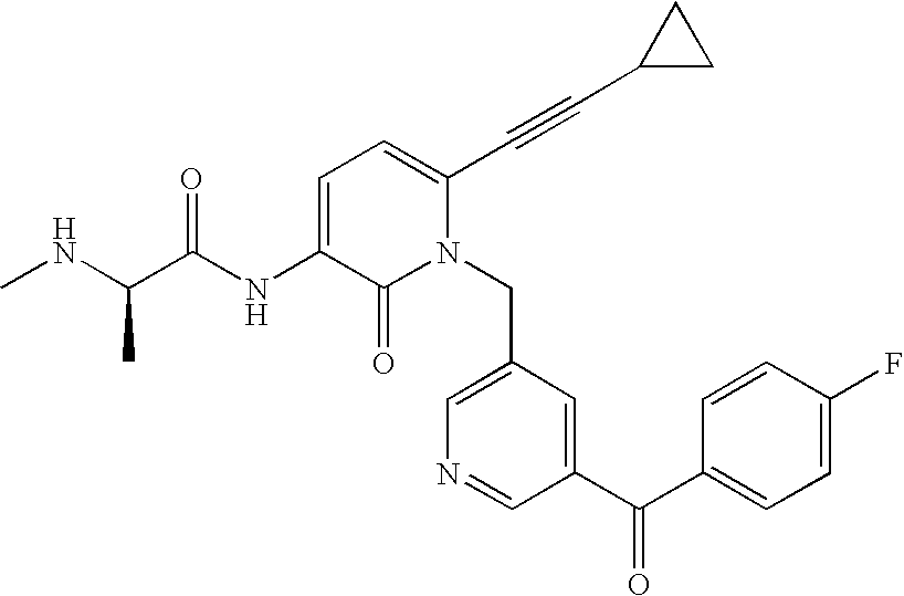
C1=C(NC(C(NC)C)=O)C(=O)N(CC2=CN=CC(C(C3=CC=C(F)C=C3)=O)=C2)C(C#CC2CC2)=C1
